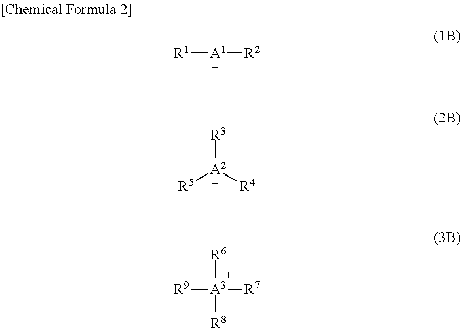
[R1][A1][R2].[R5][A2]([R4])[R3].[R9][A3]([R7])([R6])[R8]
